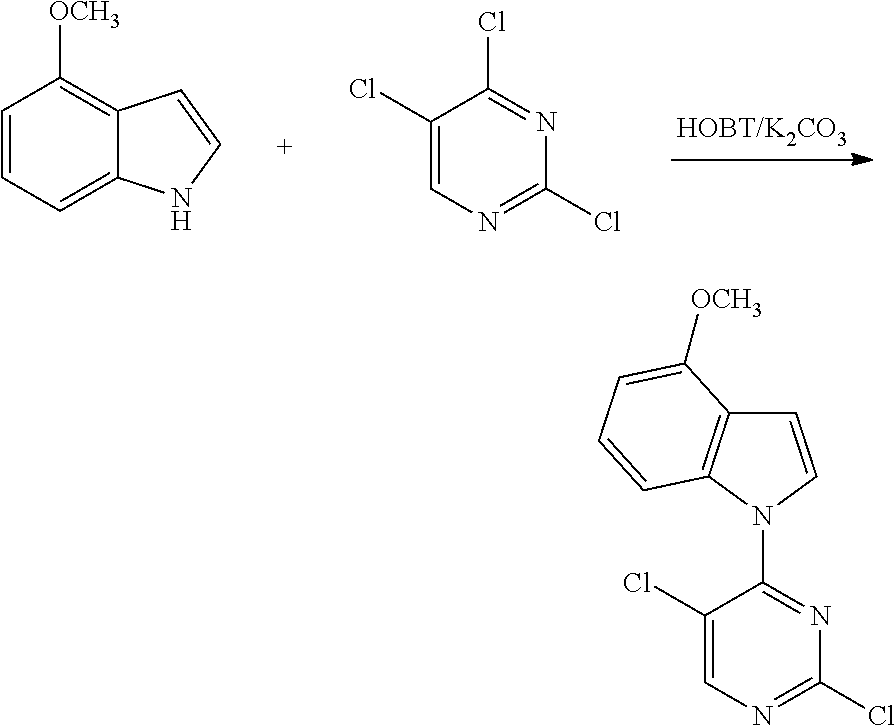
C1=CC=C2C(=C1[OCH3])C=CN2.C1(Cl)=CN=C(Cl)N=C1Cl.C1(Cl)=CN=C(Cl)N=C1N1C=CC2=C1C=CC=C2[OCH3]
